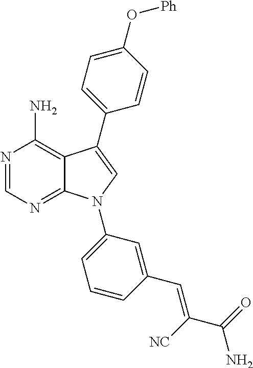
N1=CN=C2C(=C1N)C(C1=CC=C(O[Ph])C=C1)=CN2C1=CC=CC(C=C([NC])C(=O)N)=C1
